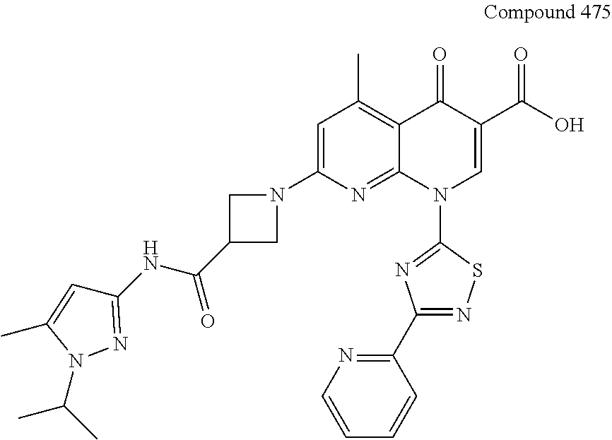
C1=C(N2CC(C(NC3=NN(C(C)C)C(C)=C3)=O)C2)N=C2C(=C1C)C(=O)C(C(O)=O)=CN2C1=NC(C2=NC=CC=C2)=NS1
